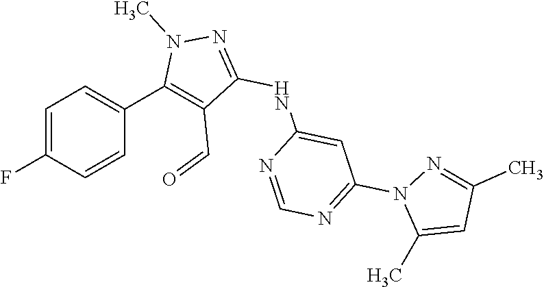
C1=C(F)C=CC(C2=C(C=O)C(NC3=CC(N4C(C)=CC(C)=N4)=NC=N3)=NN2C)=C1
